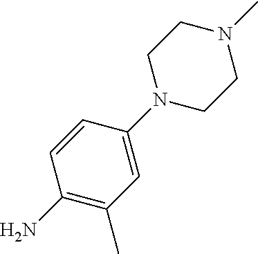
C1(N)=C(C)C=C(N2CCN(C)CC2)C=C1
